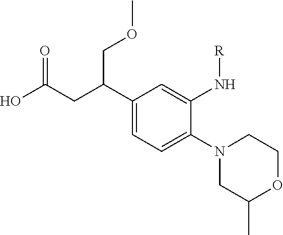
N1(C2=CC=C(C(CC(O)=O)COC)C=C2N[R])CC(C)OCC1
